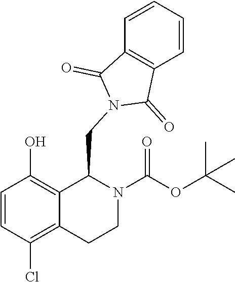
C1=CC(Cl)=C2C(=C1O)C(CN1C(=O)C3=C(C=CC=C3)C1=O)N(C(OC(C)(C)C)=O)CC2
